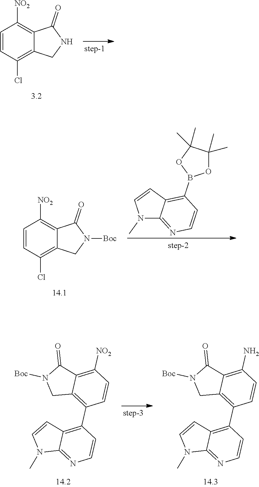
C1=CC(Cl)=C2C(=C1[NO2])C(=O)NC2.C1=CC(Cl)=C2C(=C1[NO2])C(=O)N([Boc])C2.N1(C)C2=NC=CC(B3OC(C)(C)C(C)(C)O3)=C2C=C1.N1(C)C2=NC=CC(C3=C4C(=C([NO2])C=C3)C(=O)N([Boc])C4)=C2C=C1.N1(C)C2=NC=CC(C3=C4C(=C(N)C=C3)C(=O)N([Boc])C4)=C2C=C1
